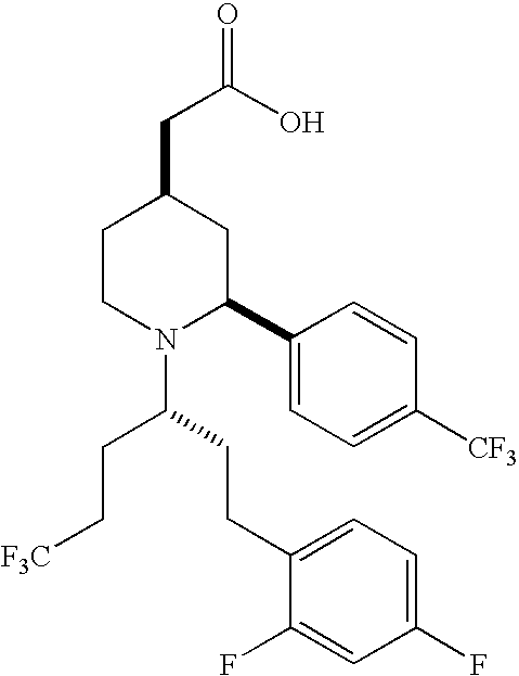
C1CN(C(CCC2=CC=C(F)C=C2F)CC[F3C])C(C2=CC=C([CF3])C=C2)CC1CC(O)=O
